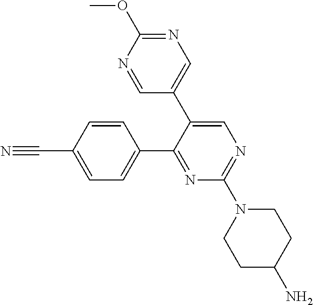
N1=C(N2CCC(N)CC2)N=C(C2=CC=C(C#N)C=C2)C(C2=CN=C(OC)N=C2)=C1
